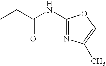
C1(NC(CC)=O)=NC(C)=CO1
